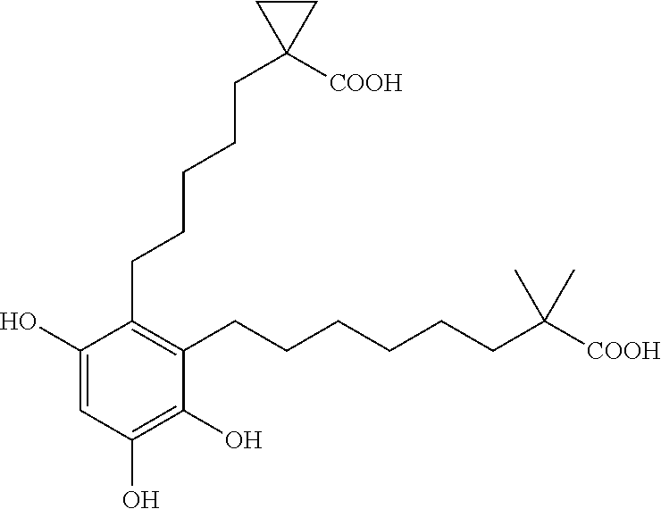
C1(CCCCCC2([COOH])CC2)=C(CCCCCCC(C)(C)[COOH])C(O)=C(O)C=C1O
